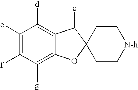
C1([e])=C([f])C([g])=C2C(=C1[d])C(c)C1(O2)CC[N-h]CC1
